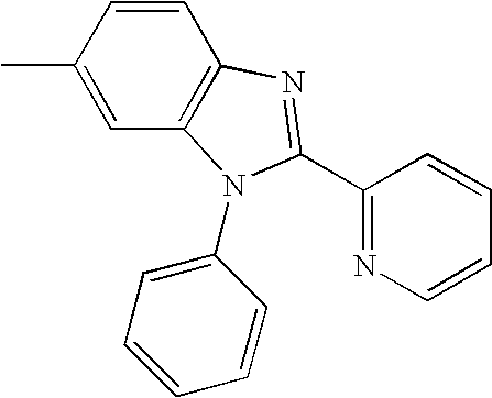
C1=C(C)C=CC2=C1N(C1=CC=CC=C1)C(C1=NC=CC=C1)=N2
